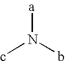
cN(b)[a]
